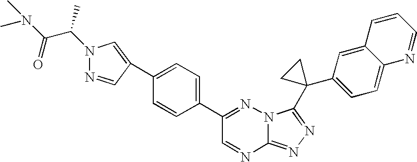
C12=NN=C(C3(C4=CC=C5C(=C4)C=CC=N5)CC3)N1N=C(C1=CC=C(C3=CN(C(C(N(C)C)=O)C)N=C3)C=C1)C=N2
